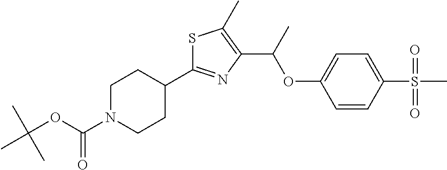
S1C(C)=C(C(OC2=CC=C(S(C)(=O)=O)C=C2)C)N=C1C1CCN(C(=O)OC(C)(C)C)CC1
